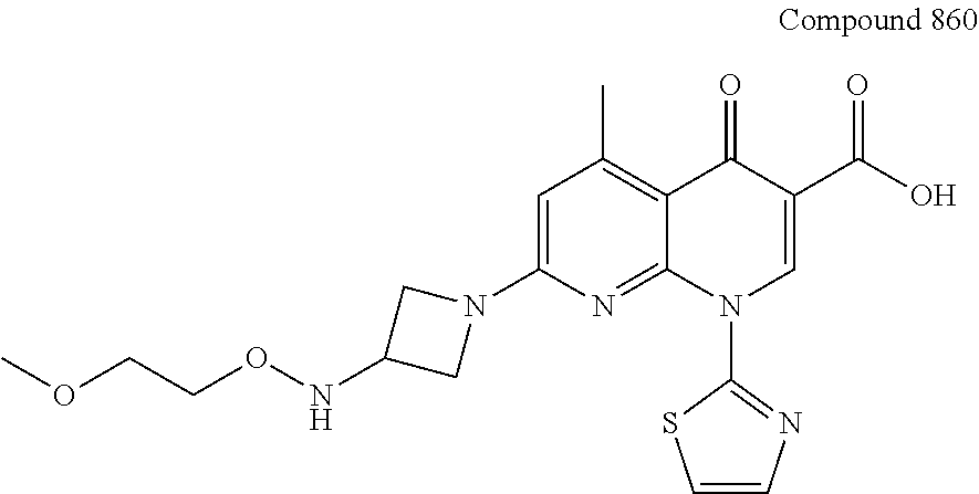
N(C1CN(C2=CC(C)=C3C(=N2)N(C2=NC=CS2)C=C(C(O)=O)C3=O)C1)OCCOC
